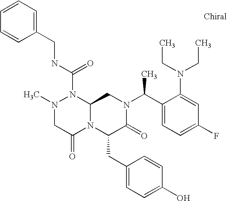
CN1CC(=O)N2C(N1C(NCC1=CC=CC=C1)=O)CN(C(C1=CC=C(F)C=C1N(CC)CC)C)C(=O)C2CC1=CC=C(O)C=C1
